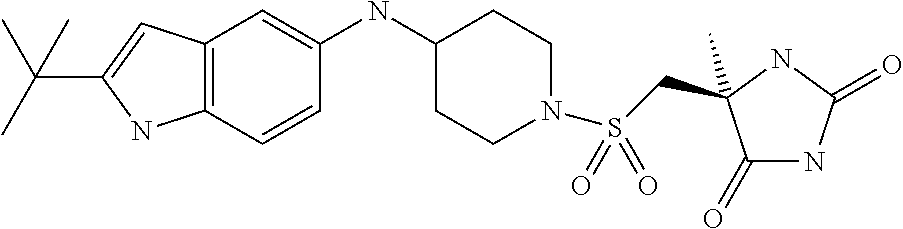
C1(=O)NC(=O)NC1(CS(N1CCC(NC2=CC3=C(C=C2)NC(C(C)(C)C)=C3)CC1)(=O)=O)C
